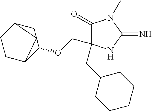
C1(=O)C(COC2C3CCC4CC243)(CC2CCCCC2)NC(=N)N1C
